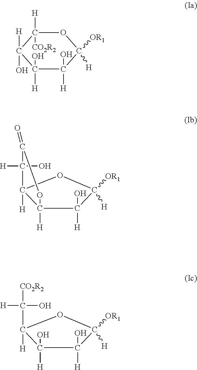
C1(O)([H])C([H])(O)C([H])([OR1])OC([H])([CO2R2])C1(O)[H].C12([H])C([H])(O)C([H])([OR1])OC1([H])C([H])(O)C(=O)O2.C1(O)([H])C([H])(O)C([H])([OR1])OC1([H])C([CO2R2])([H])O
